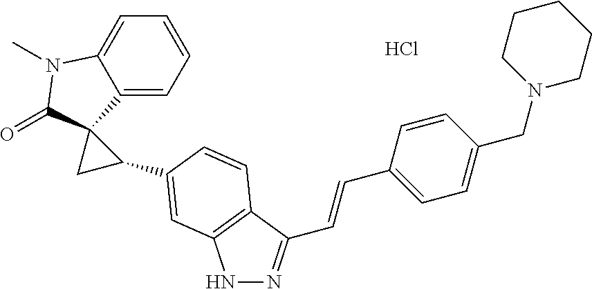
C12=CC=CC=C1N(C)C(=O)C21CC1C1=CC2=C(C(C=CC3=CC=C(CN4CCCCC4)C=C3)=NN2)C=C1.Cl
